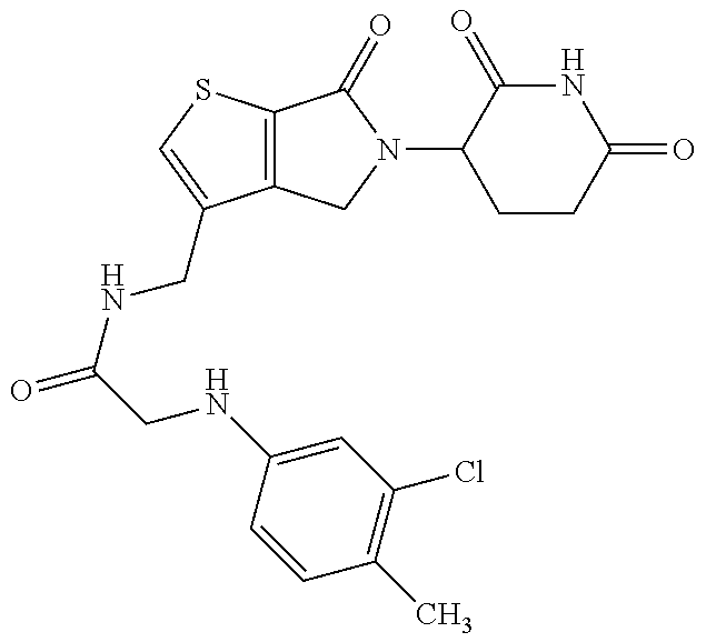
C12=C(SC=C1CNC(CNC1=CC(Cl)=C(C)C=C1)=O)C(=O)N(C1CCC(=O)NC1=O)C2
